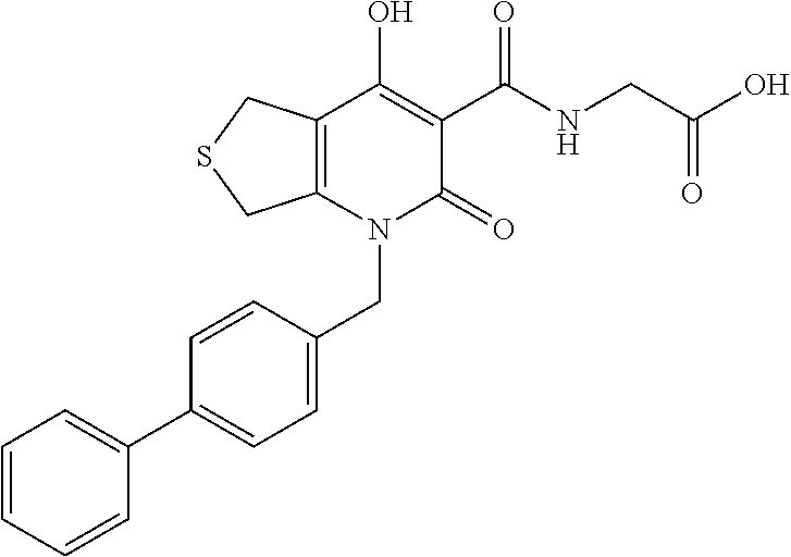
C(N1C(=O)C(C(NCC(O)=O)=O)=C(O)C2=C1CSC2)C1=CC=C(C2=CC=CC=C2)C=C1
